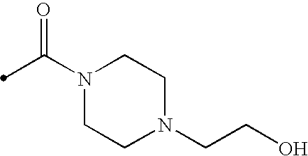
N1(C(=O)C)CCN(CCO)CC1
